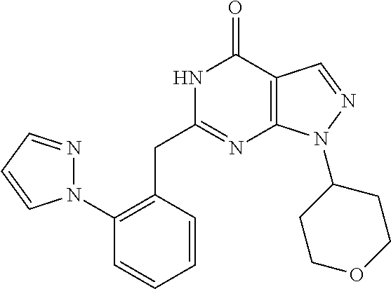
N1C(CC2=C(N3N=CC=C3)C=CC=C2)=NC2=C(C1=O)C=NN2C1CCOCC1
